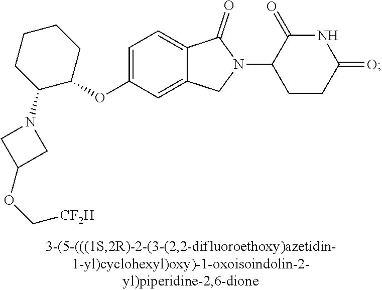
C1=C(OC2CCCCC2N2CC(OC[CF2H])C2)C=C2C(=C1)C(=O)N(C1CCC(=O)NC1=O)C2
